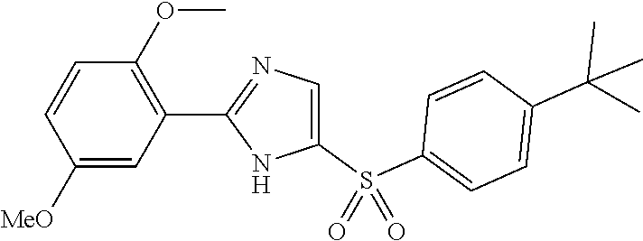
C1([MeO])=CC(C2=NC=C(S(C3=CC=C(C(C)(C)C)C=C3)(=O)=O)N2)=C(OC)C=C1
